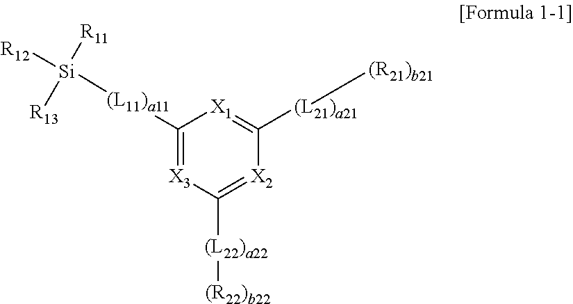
C1([(L11)a11][Si]([R12])([R13])[R11])=[X3]C([(L22)a22][(R22)b22])=[X2]C([(L21)a21][(R21)b21])=[X1]1
